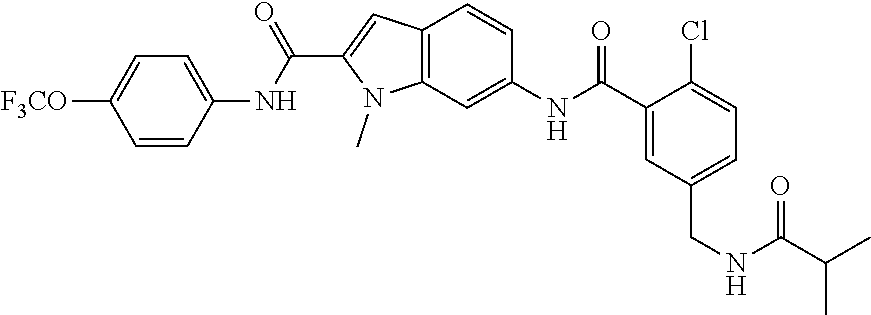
C12=C(C=C(NC(=O)C3=CC(CNC(=O)C(C)C)=CC=C3Cl)C=C1)N(C)C(C(NC1=CC=C([F3CO])C=C1)=O)=C2
